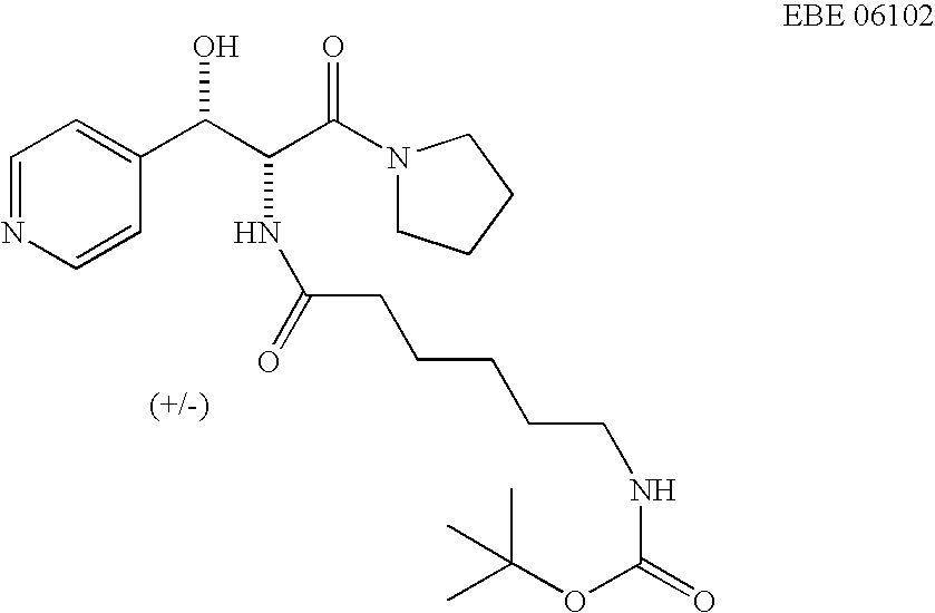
C1=NC=CC(C(C(C(=O)N2CCCC2)NC(=O)CCCCCNC(=O)OC(C)(C)C)O)=C1
